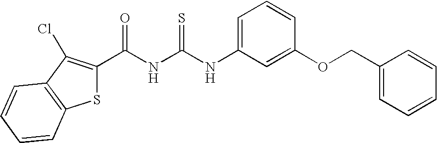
C(NC(NC1=CC=CC(OCC2=CC=CC=C2)=C1)=S)(=O)C1=C(Cl)C2=C(S1)C=CC=C2
